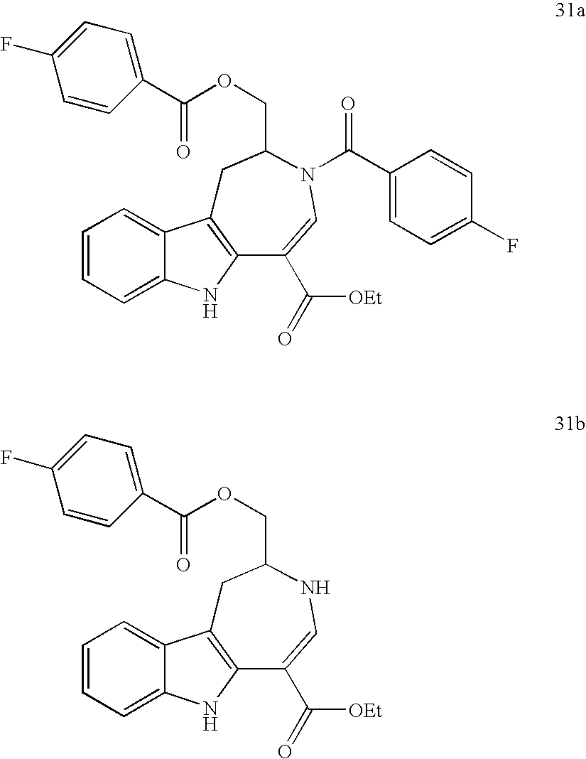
C1=CC=C2C(=C1)C1=C(N2)C(C(=O)[OEt])=CN(C(C2=CC=C(F)C=C2)=O)C(COC(C2=CC=C(F)C=C2)=O)C1.C1=CC=C2C(=C1)C1=C(N2)C(C(=O)[OEt])=CNC(COC(C2=CC=C(F)C=C2)=O)C1
